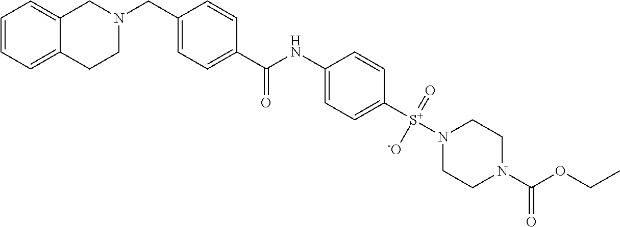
C1=CC=C2C(=C1)CN(CC1=CC=C(C(NC3=CC=C([S+](N4CCN(C(OCC)=O)CC4)(=O)[-O])C=C3)=O)C=C1)CC2
